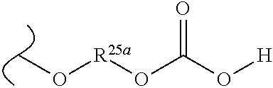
[R25a](OC(O[H])=O)OC
